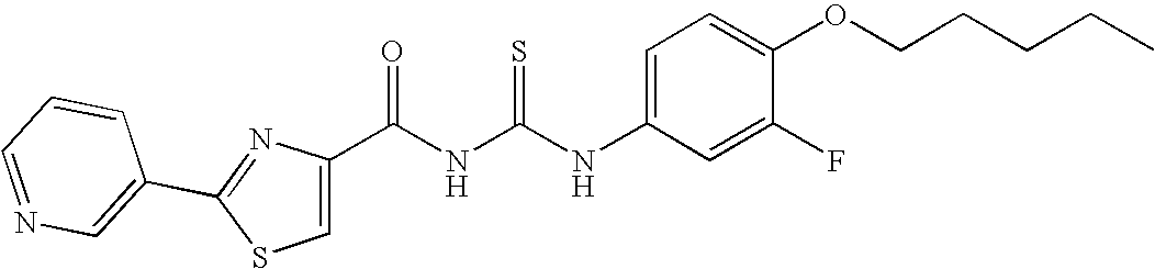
C(NC(NC1=CC=C(OCCCCC)C(F)=C1)=S)(=O)C1=CSC(C2=CN=CC=C2)=N1
